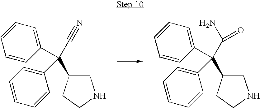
C1C(C(C#N)(C2=CC=CC=C2)C2=CC=CC=C2)CCN1.C1C(C(C(N)=O)(C2=CC=CC=C2)C2=CC=CC=C2)CCN1
